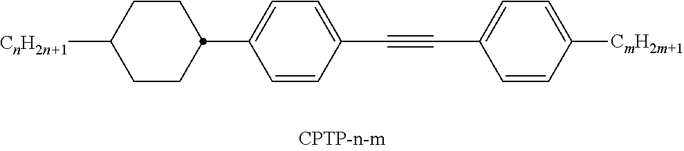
C1CC(C2=CC=C(C#CC3=CC=C([CmH2m+1])C=C3)C=C2)CCC1[CnH2n+1]
